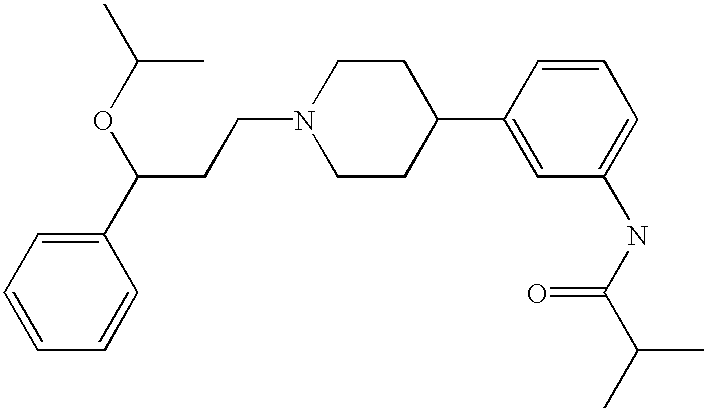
C1(C(CCN2CCC(C3=CC(NC(C(C)C)=O)=CC=C3)CC2)OC(C)C)=CC=CC=C1
